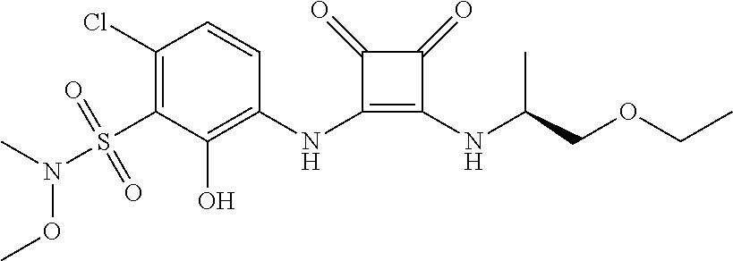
C1(Cl)=C(S(N(C)OC)(=O)=O)C(O)=C(NC2=C(NC(C)COCC)C(=O)C2=O)C=C1
